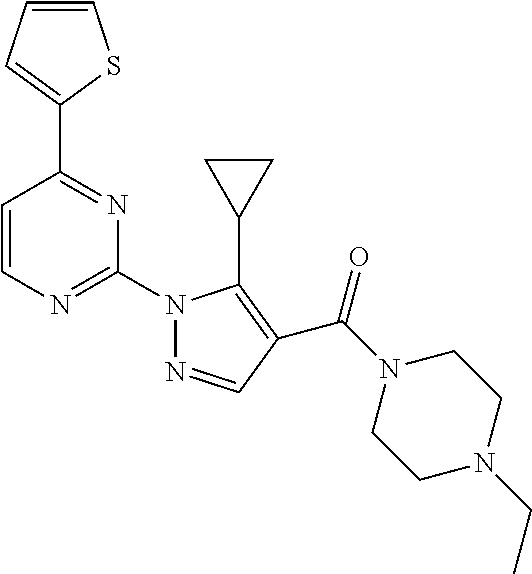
C1=CC=C(C2=NC(N3N=CC(C(N4CCN(CC)CC4)=O)=C3C3CC3)=NC=C2)S1
